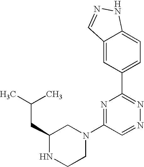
C1=C2C(=CC(C3=NN=CC(N4CC(CC(C)C)NCC4)=N3)=C1)C=NN2
